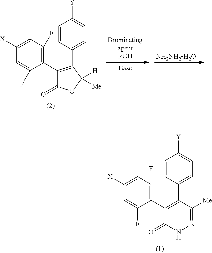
C1([X])=CC(F)=C(C2=C(C3=CC=C([Y])C=C3)C([Me])=NNC2=O)C(F)=C1.C1([X])=CC(F)=C(C2=C(C3=CC=C([Y])C=C3)C([H])([Me])OC2=O)C(F)=C1.[NH2NH2H2O]
